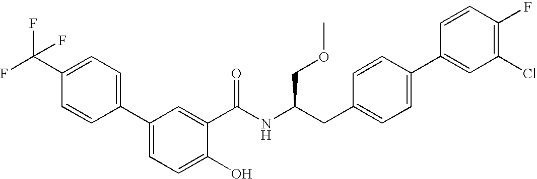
C1=C(C2=CC=C(C(F)(F)F)C=C2)C=C(C(NC(CC2=CC=C(C3=CC(Cl)=C(F)C=C3)C=C2)COC)=O)C(O)=C1
